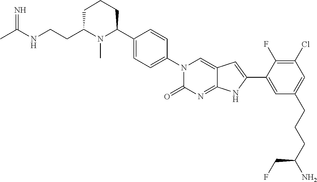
CC(NCCC1N(C)C(C2=CC=C(N3C(=O)N=C4C(=C3)C=C(C3=CC(CCCC(N)CF)=CC(Cl)=C3F)N4)C=C2)CCC1)=N
